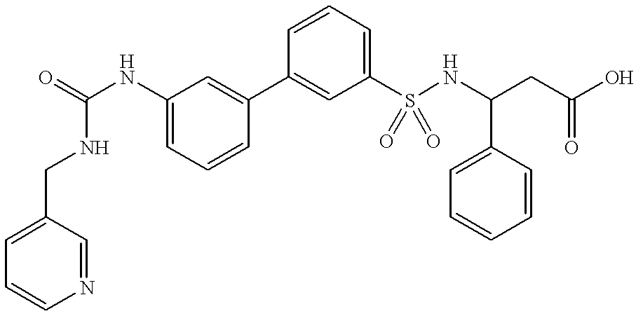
C(NC1=CC=CC(C2=CC(S(NC(CC(O)=O)C3=CC=CC=C3)(=O)=O)=CC=C2)=C1)(NCC1=CC=CN=C1)=O
